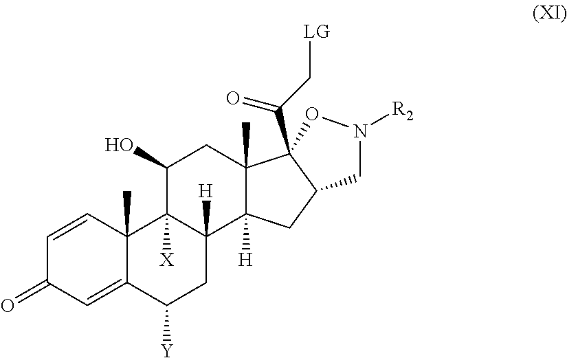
C1=CC2(C)C(=CC1=O)C([Y])CC1([H])C2([X])C(O)CC2(C)C1([H])CC1CN([R2])OC21C(=O)C[LG]
